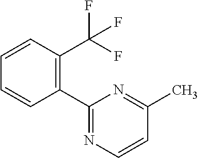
C1(C2=NC=CC(C)=N2)=C(C(F)(F)F)C=CC=C1
